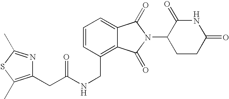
C1=CC(CNC(=O)CC2=C(C)SC(C)=N2)=C2C(=C1)C(=O)N(C1CCC(=O)NC1=O)C2=O
